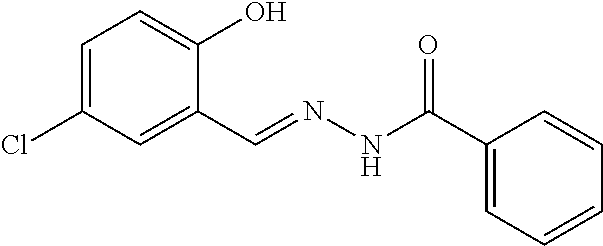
C1=C(Cl)C=C(C=NNC(C2=CC=CC=C2)=O)C(O)=C1
